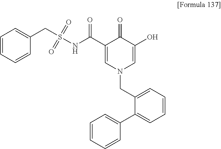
C1=CC=CC(CS(NC(C2=CN(CC3=CC=CC=C3C3=CC=CC=C3)C=C(O)C2=O)=O)(=O)=O)=C1
